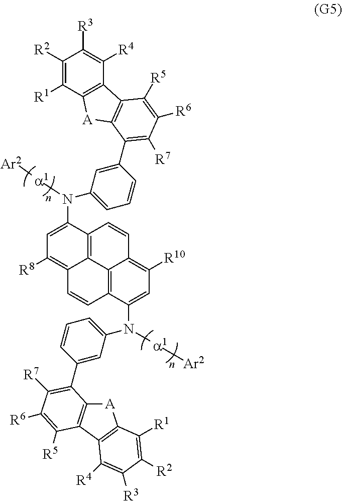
C12=C3C(N([a1][Ar2])C4=CC=CC(C5=C([R7])C([R6])=C([R5])C6=C5[A]C5=C6C([R4])=C([R3])C([R2])=C5[R1])=C4)=CC([R10])=C1C=CC1=C2C(=C([R8])C=C1N([a1][Ar2])C1=CC=CC(C2=C([R7])C([R6])=C([R5])C4=C2[A]C2=C4C([R4])=C([R3])C([R2])=C2[R1])=C1)C=C3
